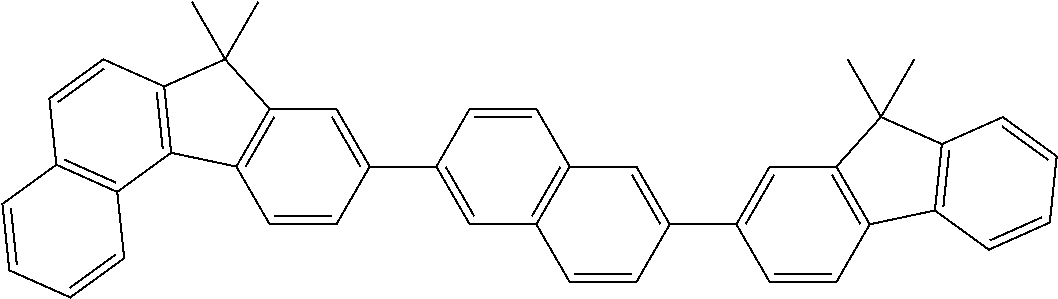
C1=CC(C2=CC3=C(C=C2)C2=C(C3(C)C)C=CC3=C2C=CC=C3)=CC2=C1C=C(C1=CC3=C(C=C1)C1=C(C3(C)C)C=CC=C1)C=C2
